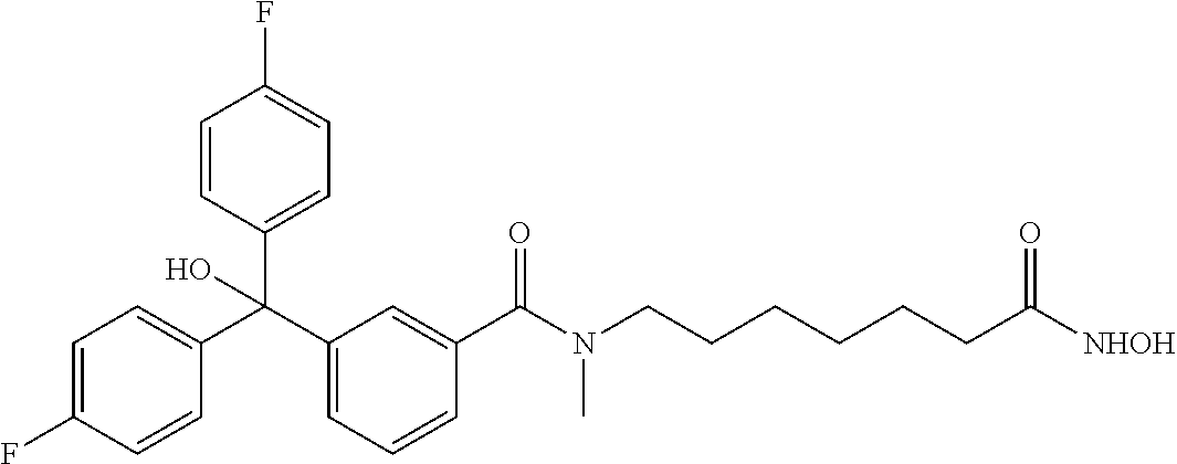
C1(C(C2=CC=C(F)C=C2)(C2=CC=C(F)C=C2)O)=CC=CC(C(=O)N(CCCCCCC([NHOH])=O)C)=C1
